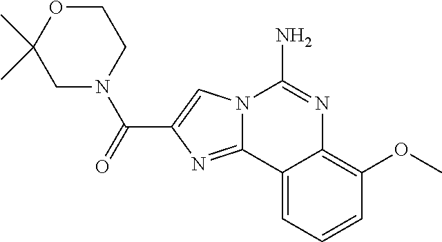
N12C(=NC(C(=O)N3CC(C)(C)OCC3)=C1)C1=CC=CC(OC)=C1N=C2N
